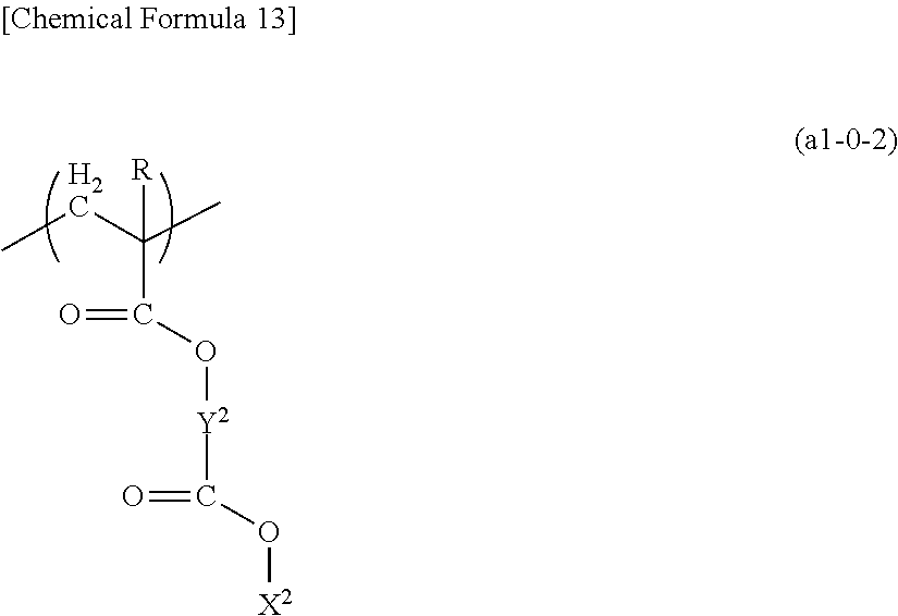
C(=O)(C(C)([R])CC)O[Y2]C(=O)O[X2]
